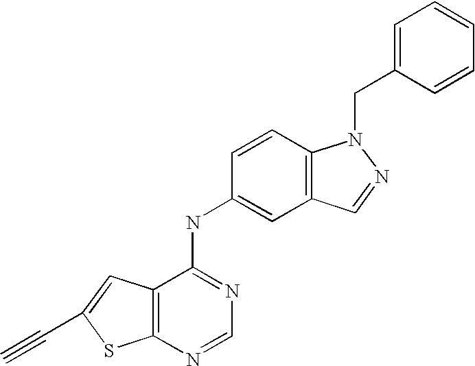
C12=C(N=CN=C1NC1=CC3=C(C=C1)N(CC1=CC=CC=C1)N=C3)SC(C#C)=C2
